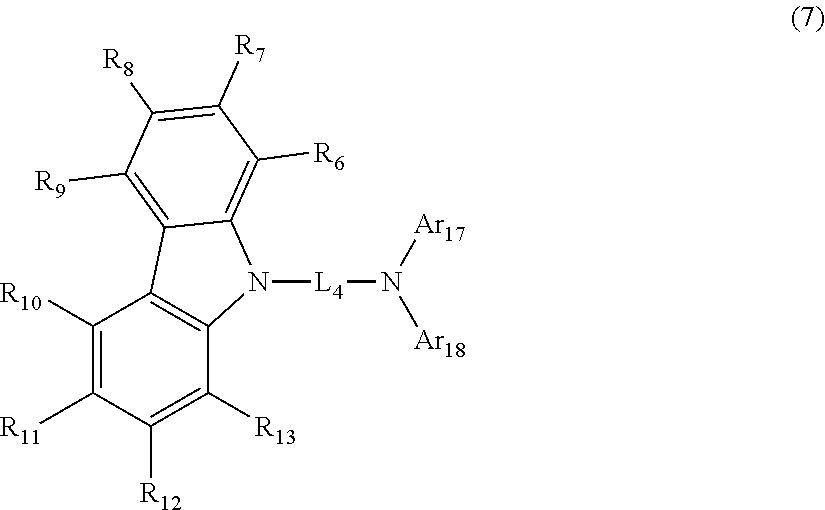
C1([R10])=C([R11])C([R12])=C([R13])C2=C1C1=C([R9])C([R8])=C([R7])C([R6])=C1N2[L4]N([Ar17])[Ar18]
